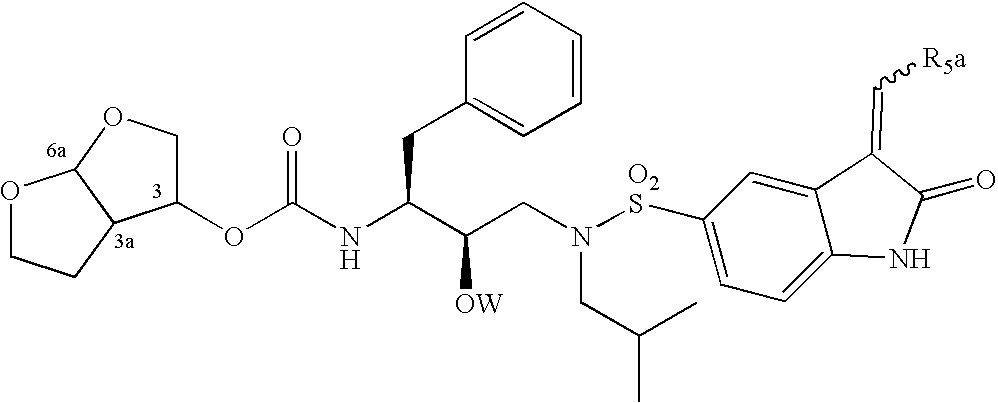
O1CCC2C1OCC2OC(NC(C(CN([O2S]C1=CC=C2C(=C1)C(=C[R5a])C(=O)N2)CC(C)C)[OW])CC1=CC=CC=C1)=O
